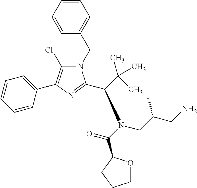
N1(CC2=CC=CC=C2)C(Cl)=C(C2=CC=CC=C2)N=C1C(N(CC(CN)F)C(=O)C1OCCC1)C(C)(C)C
